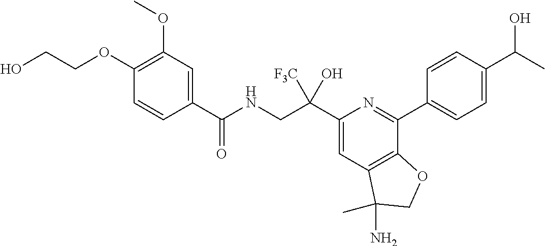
C1(C(CNC(=O)C2=CC(OC)=C(OCCO)C=C2)([F3C])O)=CC2=C(C(C3=CC=C(C(C)O)C=C3)=N1)OCC2(N)C
